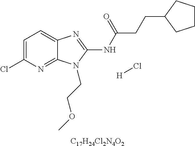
C1=C(Cl)N=C2C(=C1)N=C(NC(CCC1CCCC1)=O)N2CCOC.[H]Cl.[C17H24Cl2N4O2]
